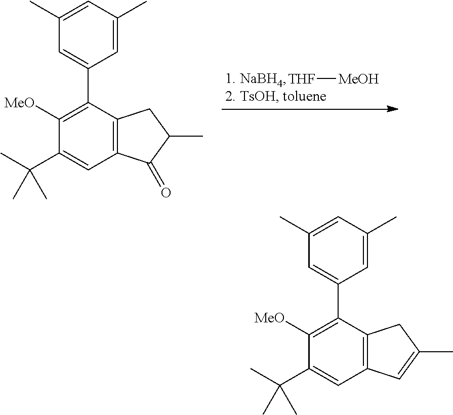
C1([MeO])=C(C2=CC(C)=CC(C)=C2)C2=C(C=C1C(C)(C)C)C=C(C)C2.C1([MeO])=C(C2=CC(C)=CC(C)=C2)C2=C(C=C1C(C)(C)C)C(=O)C(C)C2.[THF][MeOH]
